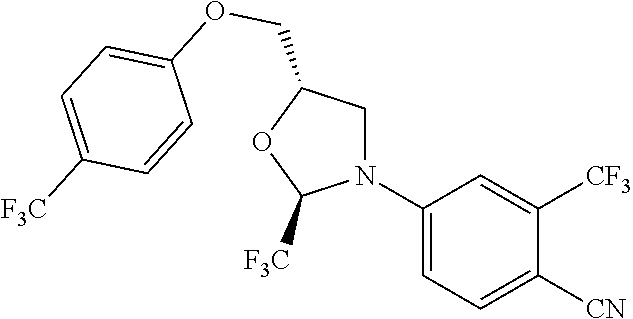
C1(N2CC(COC3=CC=C([F3C])C=C3)OC2[F3C])=CC=C([CN])C([CF3])=C1
